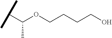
C(OCCCCO)(C(C)C)C
